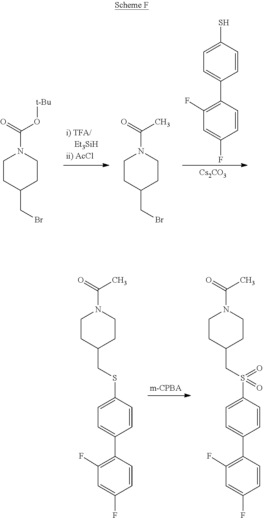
[i) TFA/    Et3SiHii) AcCl].[Cs2CO3].C1(F)=C(C2=CC=C(S)C=C2)C=CC(F)=C1.C1CC(CBr)CCN1C(O[t-Bu])=O.C1CC(CBr)CCN1C(C)=O.[m-CPBA].C1(F)=C(C2=CC=C(SCC3CCN(C(=O)C)CC3)C=C2)C=CC(F)=C1.C1(F)=C(C2=CC=C(S(=O)(=O)CC3CCN(C(=O)C)CC3)C=C2)C=CC(F)=C1
